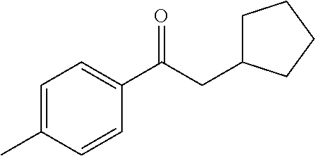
O=C(CC1CCCC1)C1=CC=C(C)C=C1
